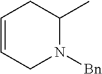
C1=CCN([Bn])C(C)C1
